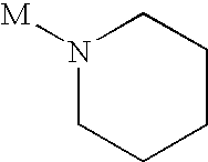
N1([M])CCCCC1
